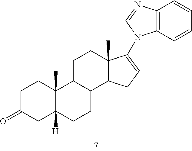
C1(=O)CC2([H])C(C)(CC1)C1C(CC2)C2C(C)(CC1)C(N1C3=C(C=CC=C3)N=C1)=CC2
